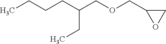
CCCCC(COCC1OC1)CC
